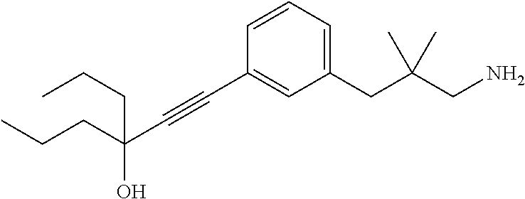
C1(CC(CN)(C)C)=CC=CC(C#CC(O)(CCC)CCC)=C1
